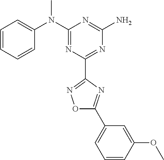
C1=CC=CC(N(C2=NC(C3=NOC(C4=CC=CC(OC)=C4)=N3)=NC(N)=N2)C)=C1
